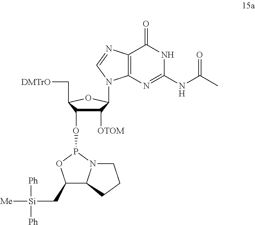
C1([OTOM])C(OP2N3C(C(C[Si]([Ph])([Ph])[Me])O2)CCC3)C(C[DMTrO])OC1N1C2=C(C(=O)NC(NC(C)=O)=N2)N=C1
